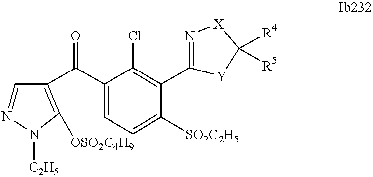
C1=NN([C2H5])C([OSO2C4H9])=C1C(C1=CC=C([SO2C2H5])C(C2=N[X]C([R4])([R5])[Y]2)=C1Cl)=O
